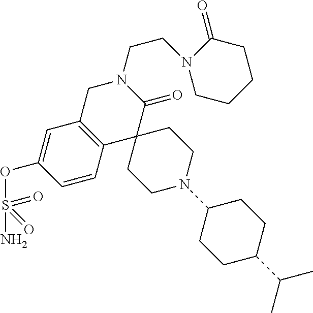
C1C2=C(C3(C(=O)N1CCN1CCCCC1=O)CCN(C1CCC(C(C)C)CC1)CC3)C=CC(OS(N)(=O)=O)=C2
